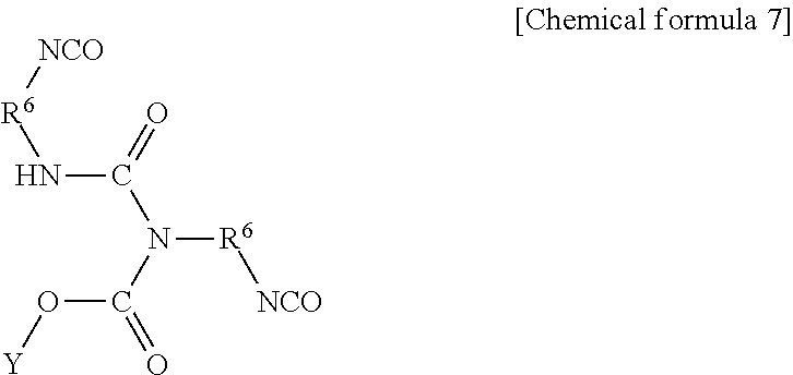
[NCO][R6]NC(N(C(=O)O[Y])[R6][NCO])=O
